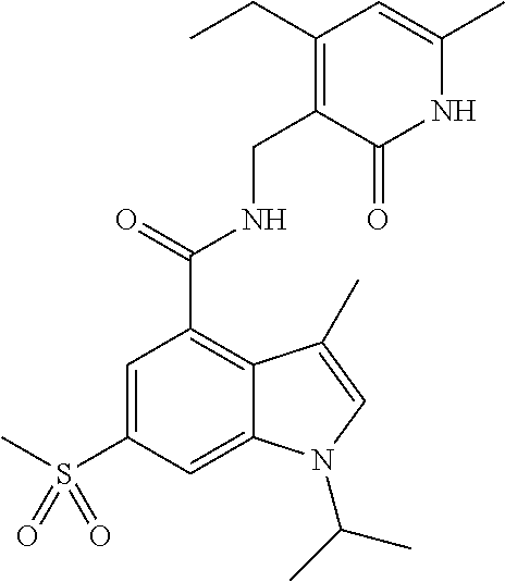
S(C1=CC(C(NCC2=C(CC)C=C(C)NC2=O)=O)=C2C(=C1)N(C(C)C)C=C2C)(C)(=O)=O
